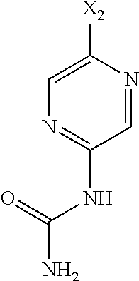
C1=NC([X2])=CN=C1NC(N)=O
